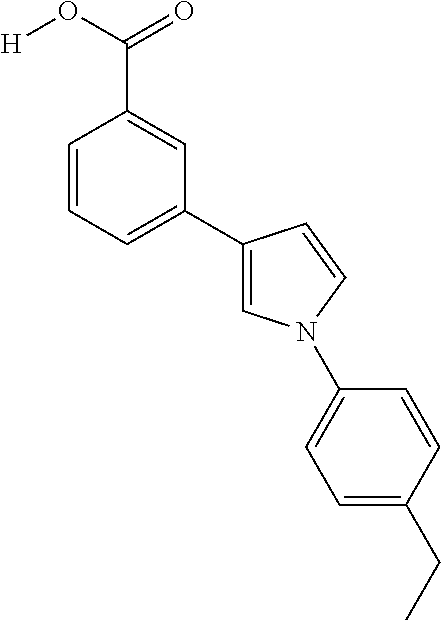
C1=CC(C(=O)O[H])=CC(C2=CN(C3=CC=C(CC)C=C3)C=C2)=C1
